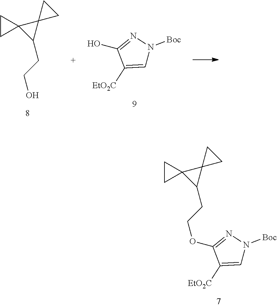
C1(CCO)C2(C13CC3)CC2.OC1=NN([Boc])C=C1[EtO2C].C1(CCOC2=NN([Boc])C=C2[EtO2C])C2(C13CC3)CC2
